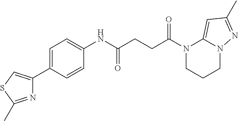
C1(NC(CCC(N2CCCN3C2=CC(C)=N3)=O)=O)=CC=C(C2=CSC(C)=N2)C=C1
